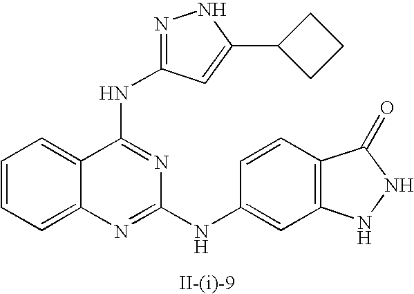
C1=CC=C2C(=C1)C(NC1=NNC(C3CCC3)=C1)=NC(NC1=CC3=C(C=C1)C(=O)NN3)=N2
